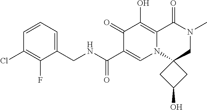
C1=CC=C(CNC(C2=CN3C4(CN(C)C(=O)C3=C(O)C2=O)CC(O)C4)=O)C(F)=C1Cl
